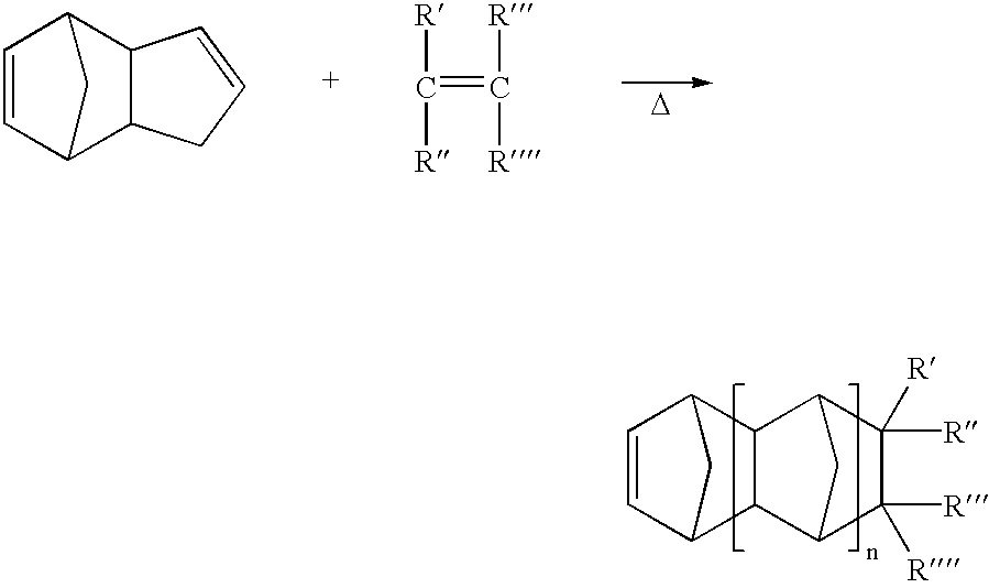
C1=CC2C3C(C1C2)C1C([R])([R])C([R])([R])C3C1.C1=CC2C3C(C1C2)C=CC3.C(=C([R])[R])([R])[R].[D]
